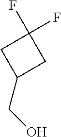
C1(CO)CC(F)(F)C1
